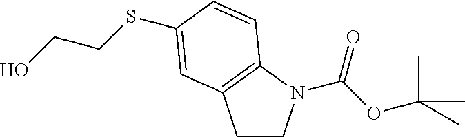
C1CN(C(OC(C)(C)C)=O)C2=C1C=C(SCCO)C=C2
